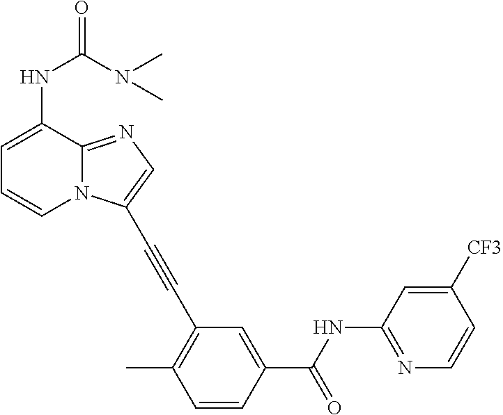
C1=C(NC(=O)N(C)C)C2=NC=C(C#CC3=C(C)C=CC(C(NC4=NC=CC([CF3])=C4)=O)=C3)N2C=C1
